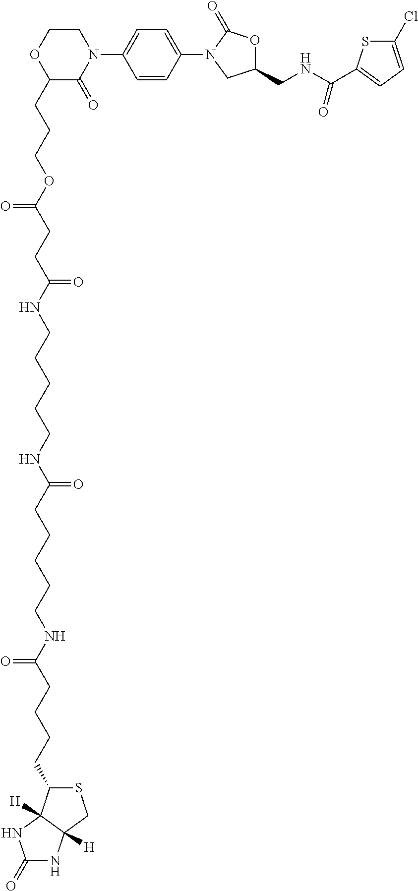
C1=C(N2C(=O)OC(CNC(C3=CC=C(Cl)S3)=O)C2)C=CC(N2CCOC(CCCOC(CCC(NCCCCCNC(CCCCCNC(CCCCC3C4([H])C([H])(NC(=O)N4)CS3)=O)=O)=O)=O)C2=O)=C1
